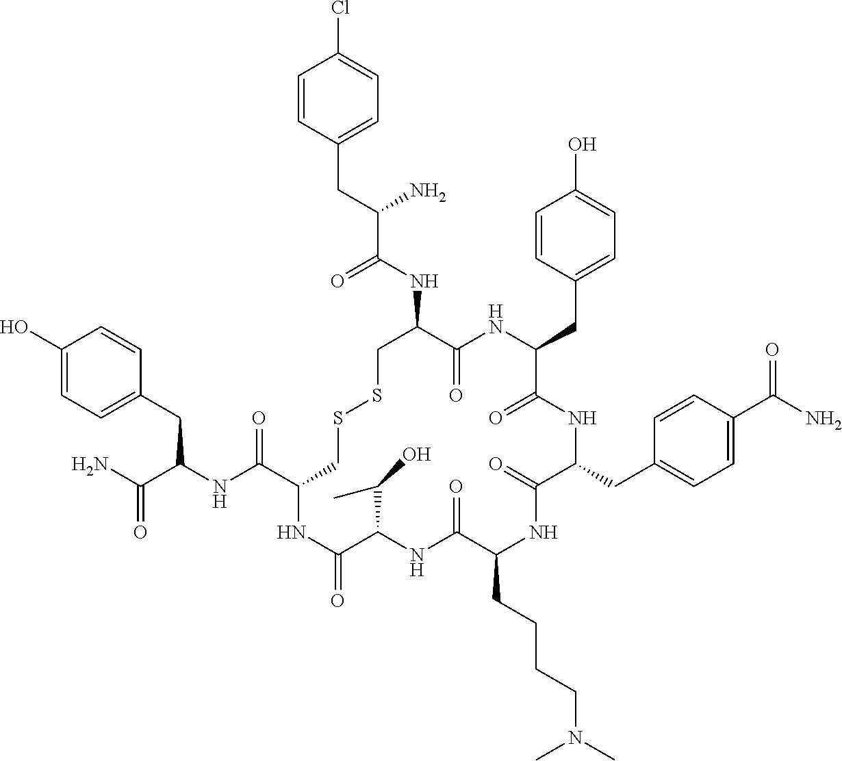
C1=CC(CC(NC(C2CSSCC(NC(C(CC3=CC=C(Cl)C=C3)N)=O)C(=O)NC(CC3=CC=C(O)C=C3)C(=O)NC(CC3=CC=C(C(N)=O)C=C3)C(=O)NC(CCCCN(C)C)C(=O)NC(C(C)O)C(=O)N2)=O)C(N)=O)=CC=C1O
